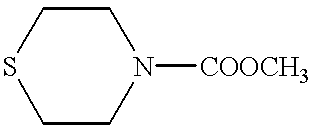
S1CCN([COOCH3])CC1
